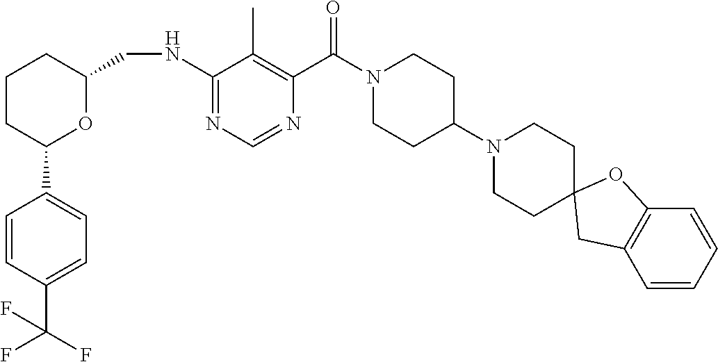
N(C1=NC=NC(C(N2CCC(N3CCC4(CC3)OC3=C(C=CC=C3)C4)CC2)=O)=C1C)CC1CCCC(C2=CC=C(C(F)(F)F)C=C2)O1
